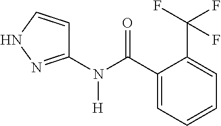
C1(C(N(C2=NNC=C2)[H])=O)=CC=CC=C1C(F)(F)F
